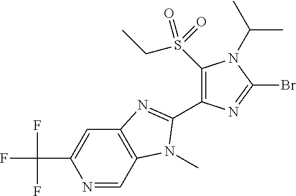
N1=CC2=C(C=C1C(F)(F)F)N=C(C1=C(S(CC)(=O)=O)N(C(C)C)C(Br)=N1)N2C
